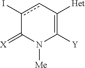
c1(I)cC([Het])=C([Y])N([Me])C1=[X]
